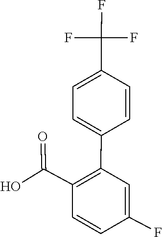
C1(C(O)=O)=C(C2=CC=C(C(F)(F)F)C=C2)C=C(F)C=C1
